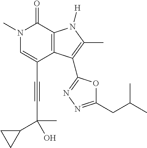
C(C1=CN(C)C(=O)C2=C1C(C1=NN=C(CC(C)C)O1)=C(C)N2[H])#CC(O)(C)C1CC1
